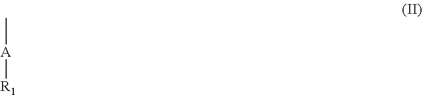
C[A][R1]
